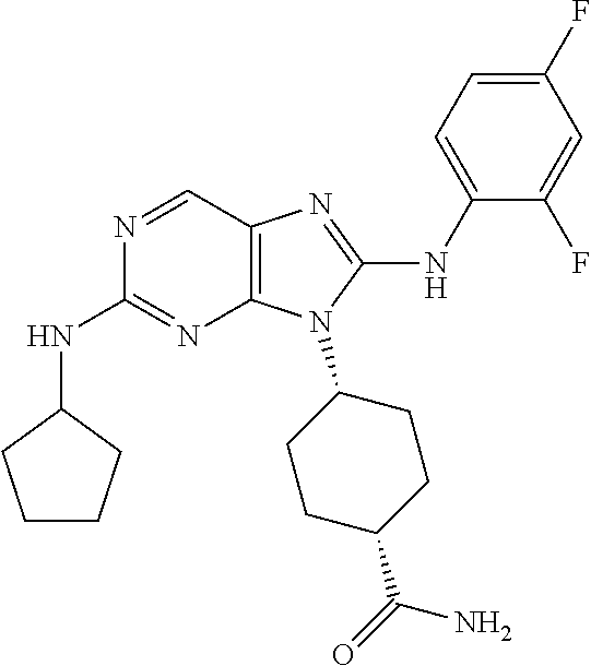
N1=CC2=C(N=C1NC1CCCC1)N(C1CCC(C(=O)N)CC1)C(NC1=CC=C(F)C=C1F)=N2
